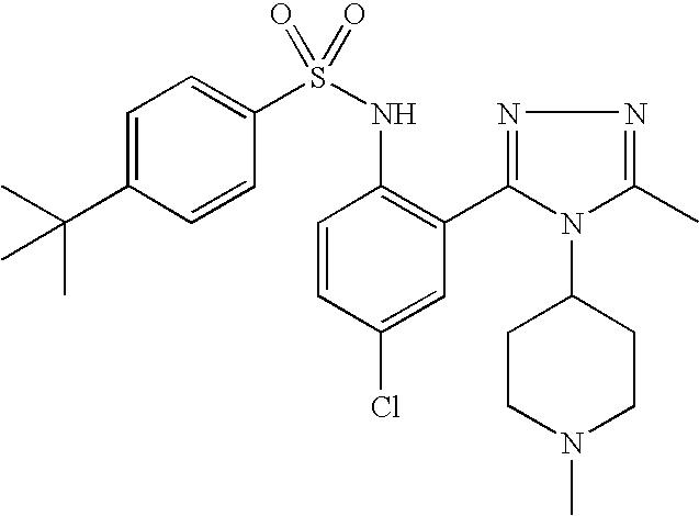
C1=C(C(C)(C)C)C=CC(S(NC2=C(C3=NN=C(C)N3C3CCN(C)CC3)C=C(Cl)C=C2)(=O)=O)=C1
